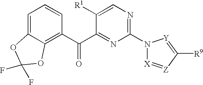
N1(C2=NC=C([R1])C(C(C3=C4C(=CC=C3)OC(F)(F)O4)=O)=N2)[X]=[Z]C([R9])=[Y]1
